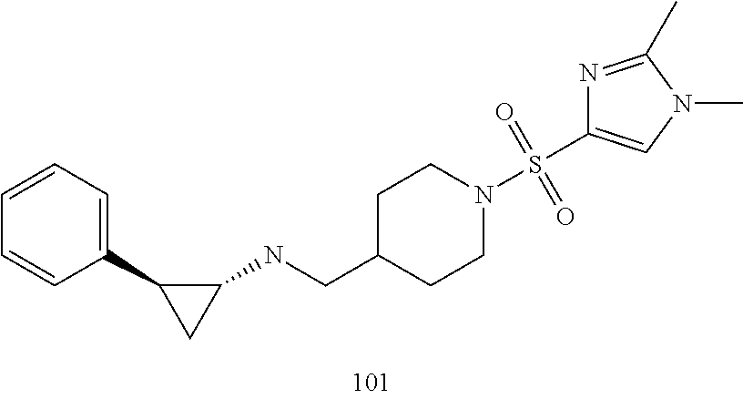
C1(CNC2CC2C2=CC=CC=C2)CCN(S(=O)(=O)C2=CN(C)C(C)=N2)CC1
